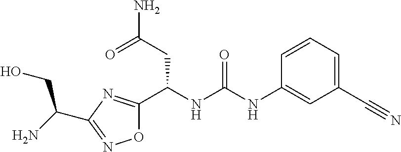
O1C(C(NC(=O)NC2=CC(C#N)=CC=C2)CC(N)=O)=NC(C(CO)N)=N1
